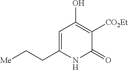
[Me]CCC1=CC(O)=C([CO2Et])C(=O)N1
